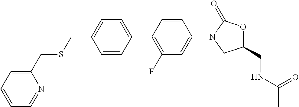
C1=CC(C2=C(F)C=C(N3CC(CNC(=O)C)OC3=O)C=C2)=CC=C1CSCC1=CC=CC=N1
